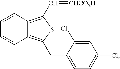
C1=CC2=C(C=[CHCO2H])SC(CC3=CC=C(Cl)C=C3Cl)=C2C=C1
